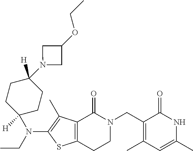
C1(N(CC)C2=C(C)C3=C(S2)CCN(CC2=C(C)C=C(C)NC2=O)C3=O)([H])CCC([H])(N2CC(OCC)C2)CC1
